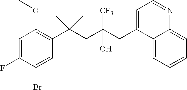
C1(Br)=CC(C(CC(CC2=CC=NC3=CC=CC=C23)([CF3])O)(C)C)=C(OC)C=C1F
